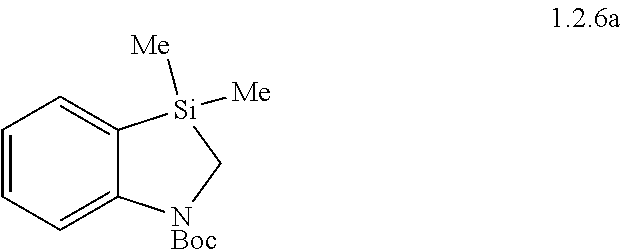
C1=CC=C2C(=C1)[Si]([Me])([Me])C[NBoc]2
